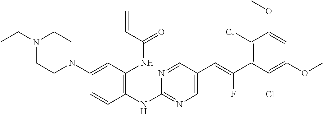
C1=C(OC)C(Cl)=C(C(=CC2=CN=C(NC3=C(NC(C=C)=O)C=C(N4CCN(CC)CC4)C=C3C)N=C2)F)C(Cl)=C1OC
